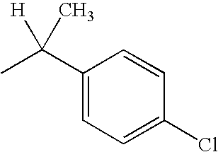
C1(C(C)([H])C)=CC=C(Cl)C=C1
